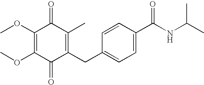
C1(=O)C(CC2=CC=C(C(NC(C)C)=O)C=C2)=C(C)C(=O)C(OC)=C1OC
